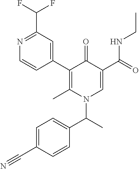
C1(C2=CC(C(F)F)=NC=C2)=C(C)N(C(C2=CC=C(C#N)C=C2)C)C=C(C(NCC)=O)C1=O
